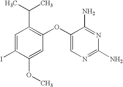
C1=C(I)C(OC)=CC(OC2=CN=C(N)N=C2N)=C1C(C)C
